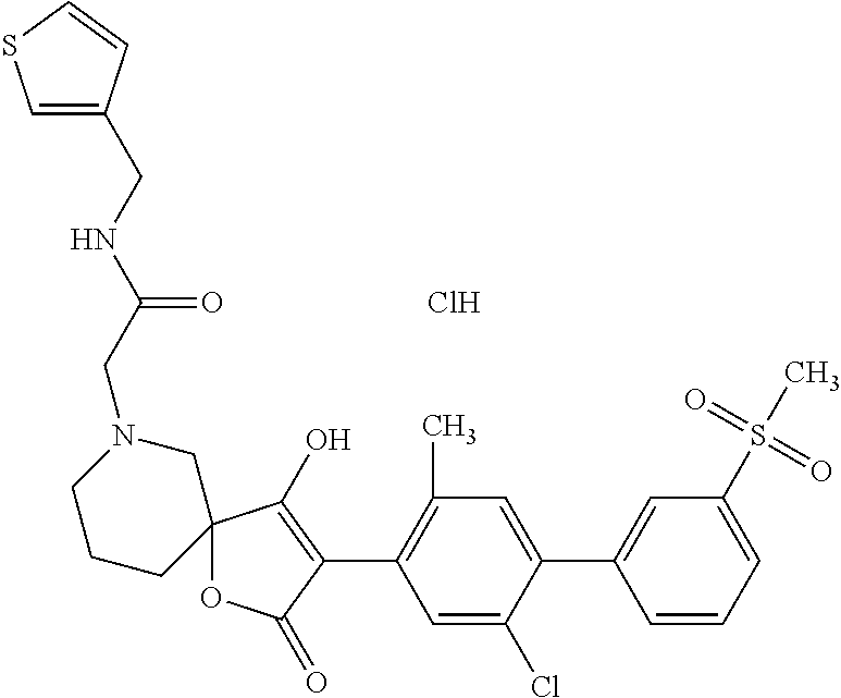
C1=C(Cl)C(C2=CC(S(C)(=O)=O)=CC=C2)=CC(C)=C1C1=C(O)C2(OC1=O)CN(CC(NCC1=CSC=C1)=O)CCC2.Cl
